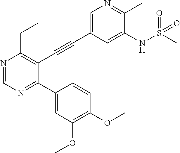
N1=CN=C(C2=CC(OC)=C(OC)C=C2)C(C#CC2=CN=C(C)C(NS(C)(=O)=O)=C2)=C1CC
